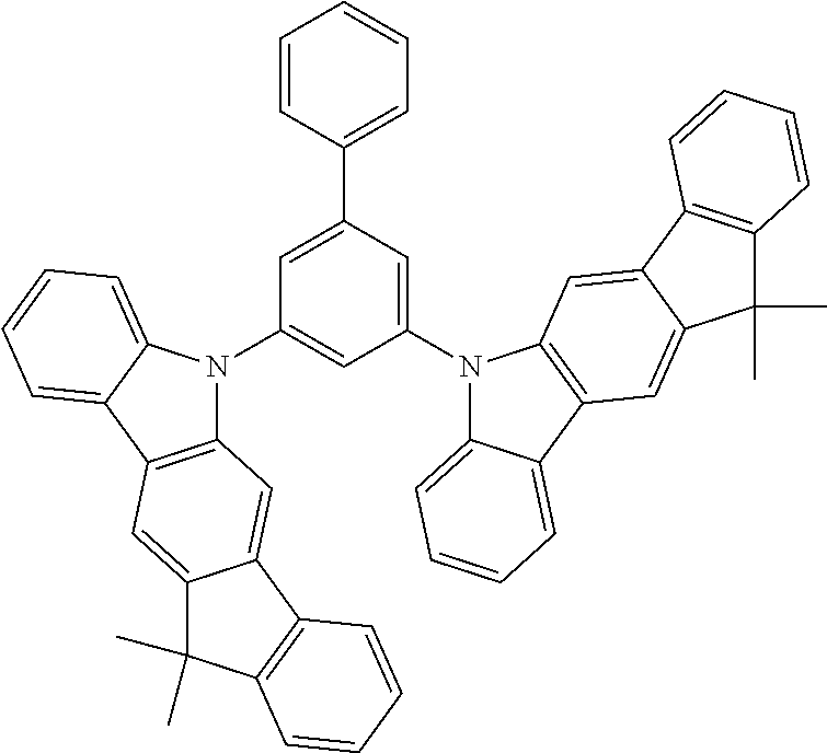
C1=CC(C2=CC(N3C4=C(C5=CC=CC=C35)C=C3C(=C4)C4=C(C3(C)C)C=CC=C4)=CC(N3C4=CC=CC=C4C4=C3C=C3C(=C4)C(C)(C)C4=C3C=CC=C4)=C2)=CC=C1
